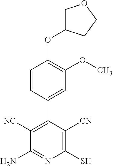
C1(C2=C([NC])C(N)=NC(S)=C2[CN])=CC(OC)=C(OC2COCC2)C=C1
